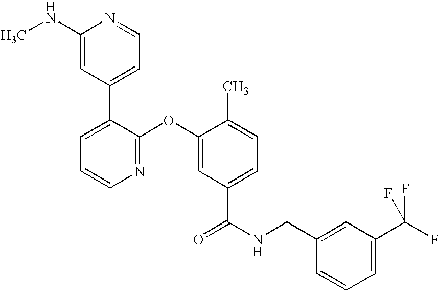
N1=C(OC2=CC(C(NCC3=CC(C(F)(F)F)=CC=C3)=O)=CC=C2C)C(C2=CC=NC(NC)=C2)=CC=C1
